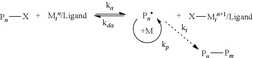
[+M].[Pn][X].[Pn][Pm].[X][Mtn+1/Ligand]
